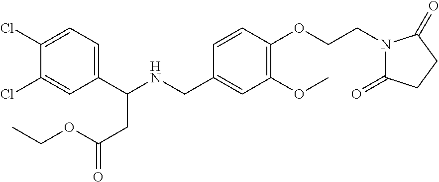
C1(C(NCC2=CC(OC)=C(OCCN3C(=O)CCC3=O)C=C2)CC(=O)OCC)=CC=C(Cl)C(Cl)=C1
